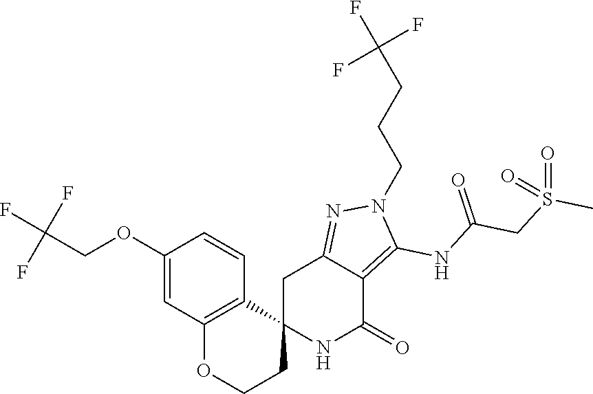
C12(NC(=O)C3=C(NC(CS(C)(=O)=O)=O)N(CCCC(F)(F)F)N=C3C1)C1=C(OCC2)C=C(OCC(F)(F)F)C=C1
